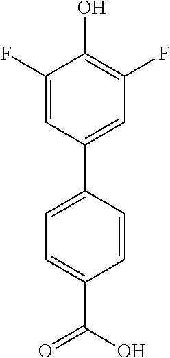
C1=CC(C2=CC(F)=C(O)C(F)=C2)=CC=C1C(O)=O
